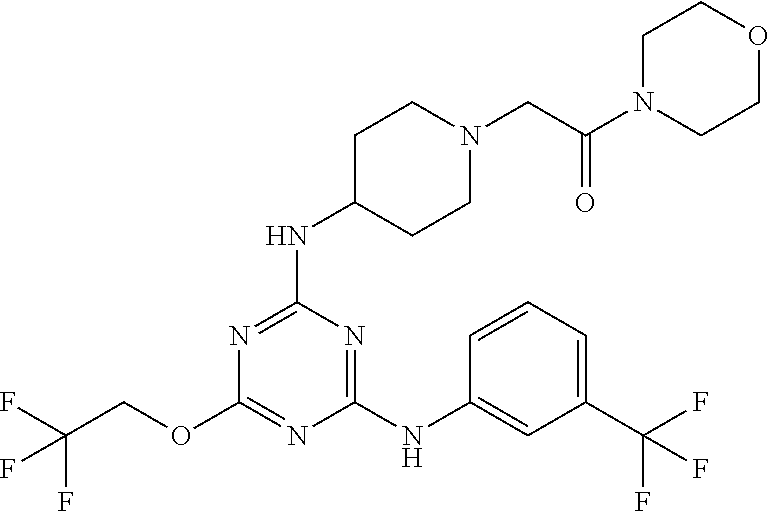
N1=C(NC2=CC(C(F)(F)F)=CC=C2)N=C(OCC(F)(F)F)N=C1NC1CCN(CC(N2CCOCC2)=O)CC1
